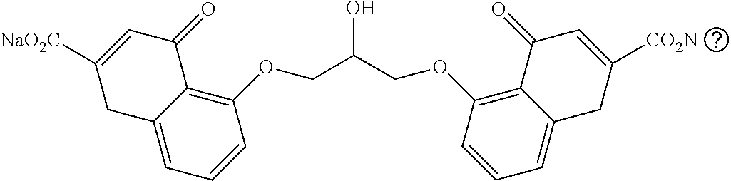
OC(COC1=C2C(=CC=C1)CC([CO2N])=CC2=O)COC1=C2C(=CC=C1)CC([NaO2C])=CC2=O
